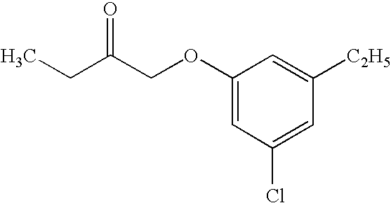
C1(OCC(CC)=O)=CC(Cl)=CC([C2H5])=C1
